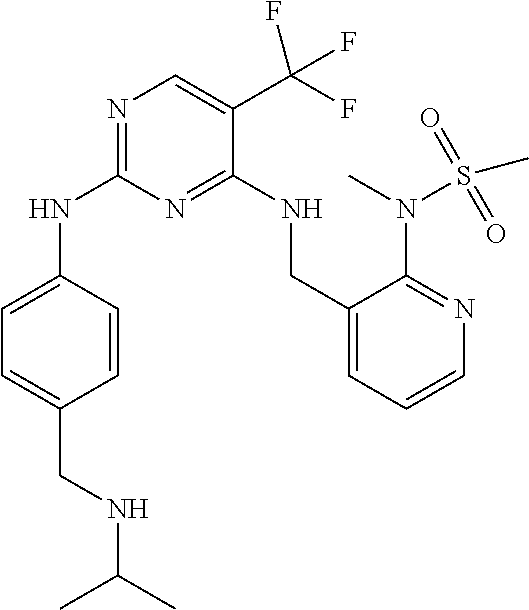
N1=C(NC2=CC=C(CNC(C)C)C=C2)N=C(NCC2=CC=CN=C2N(C)S(C)(=O)=O)C(C(F)(F)F)=C1
